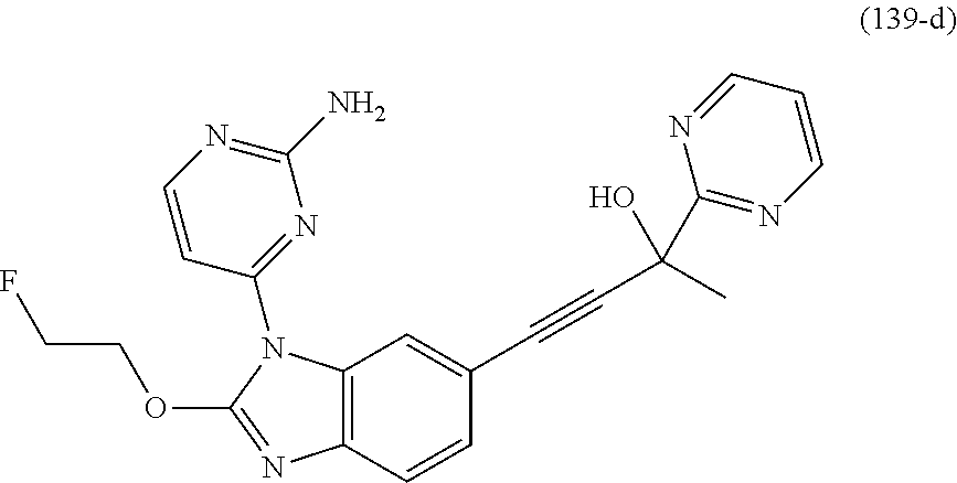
O(C1=NC2=C(N1C1=NC(N)=NC=C1)C=C(C#CC(C)(O)C1=NC=CC=N1)C=C2)CCF
